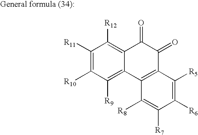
C1([R11])=C([R10])C([R9])=C2C(=C1[R12])C(=O)C(=O)C1=C2C([R8])=C([R7])C([R6])=C1[R5]
